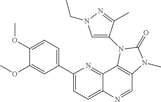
C1(C2=CC=C(OC)C(OC)=C2)=CC=C2C(=N1)C1=C(C=N2)N(C)C(=O)N1C1=CN(CC)N=C1C
